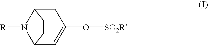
C1C2N([R])C(C=C1O[SO2R])CC2
